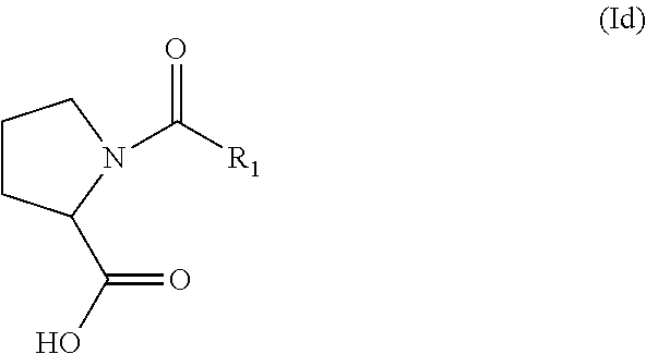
C1CCN(C([R1])=O)C1C(=O)O
